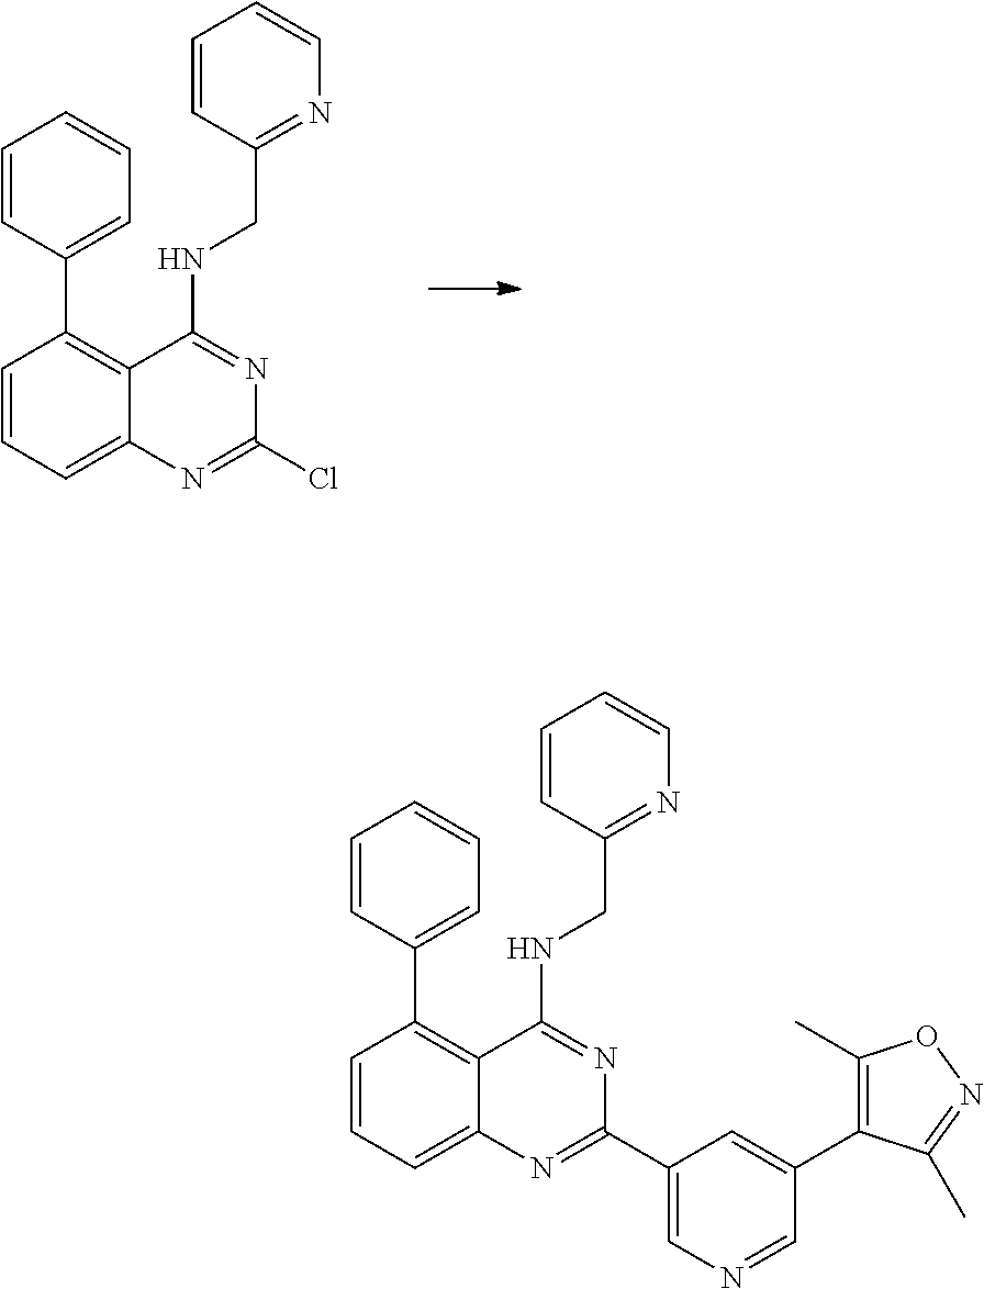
C1=CC=C2C(=C1C1=CC=CC=C1)C(NCC1=NC=CC=C1)=NC(Cl)=N2.C1=CC=C2C(=C1C1=CC=CC=C1)C(NCC1=NC=CC=C1)=NC(C1=CN=CC(C3=C(C)ON=C3C)=C1)=N2
